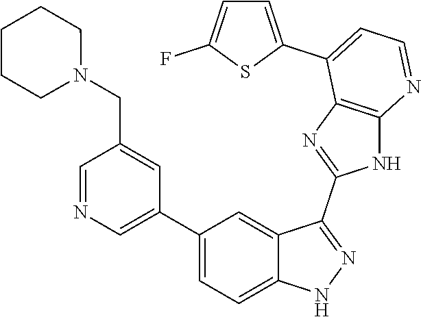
C1=NC=C(C2=CC=C3C(=C2)C(C2=NC4=C(N2)N=CC=C4C2=CC=C(F)S2)=NN3)C=C1CN1CCCCC1
